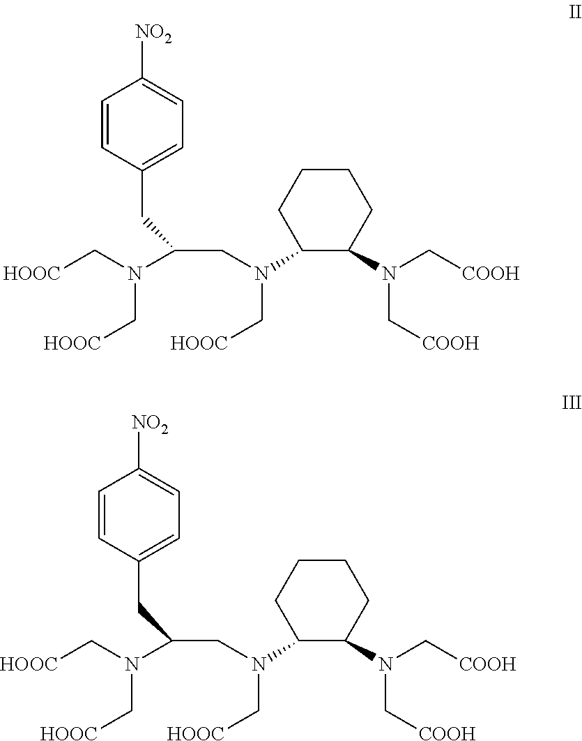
C1=CC(CC(CN(C2C(N(C[COOH])C[COOH])CCCC2)C[HOOC])N(C[HOOC])C[HOOC])=CC=C1[NO2].C1=CC(CC(CN(C2C(N(C[COOH])C[COOH])CCCC2)C[HOOC])N(C[HOOC])C[HOOC])=CC=C1[NO2]
